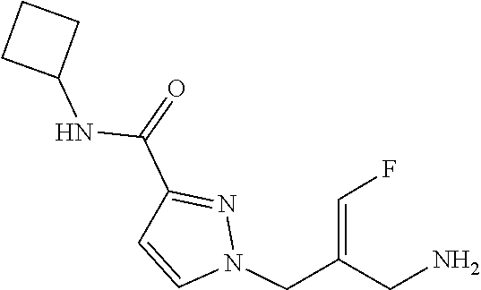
C1=CN(CC(=CF)CN)N=C1C(=O)NC1CCC1
